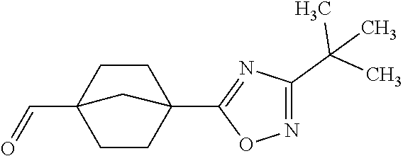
C1CC2(C=O)CCC1(C1=NC(C(C)(C)C)=NO1)C2
